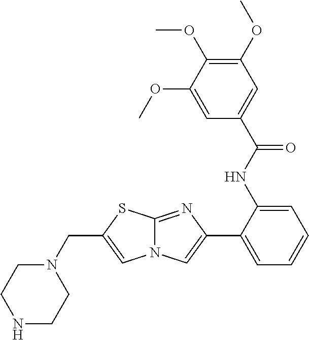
C12=NC(C3=CC=CC=C3NC(=O)C3=CC(OC)=C(OC)C(OC)=C3)=CN1C=C(CN1CCNCC1)S2
